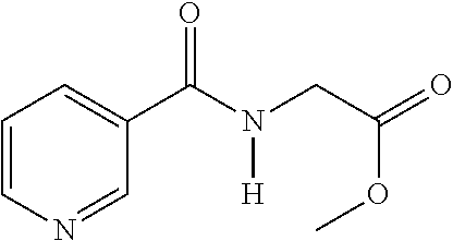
C1=CN=CC(C(N(CC(=O)OC)[H])=O)=C1
